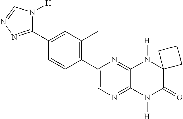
C1(C2=NN=CN2[H])=CC(C)=C(C2=CN=C3C(=N2)N([H])C2(C(=O)N3[H])CCC2)C=C1
